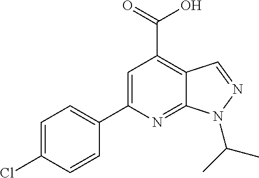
C1=C(Cl)C=CC(C2=CC(C(=O)O)=C3C(=N2)N(C(C)C)N=C3)=C1
